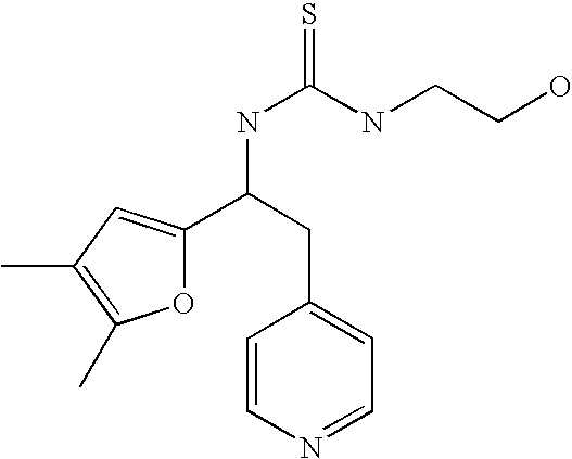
O1C(C(NC(=S)NCCO)CC2=CC=NC=C2)=CC(C)=C1C
